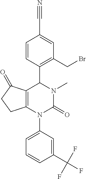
C12=C(N(C3=CC=CC(C(F)(F)F)=C3)C(=O)N(C)C1C1=C(CBr)C=C(C#N)C=C1)CCC2=O
